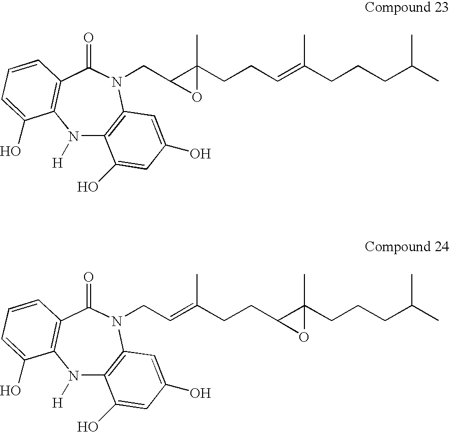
N1([H])C2=C(N(CC3C(CCC=C(CCCC(C)C)C)(C)O3)C(=O)C3=C1C(O)=CC=C3)C=C(O)C=C2O.N1([H])C2=C(N(CC=C(CCC3C(CCCC(C)C)(C)O3)C)C(=O)C3=C1C(O)=CC=C3)C=C(O)C=C2O
